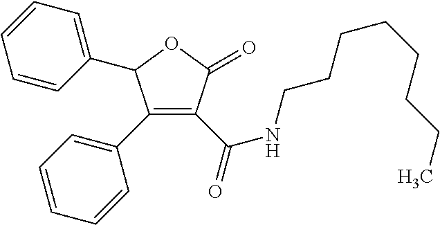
C1=CC(C2C(C3=CC=CC=C3)=C(C(=O)NCCCCCCCC)C(=O)O2)=CC=C1
